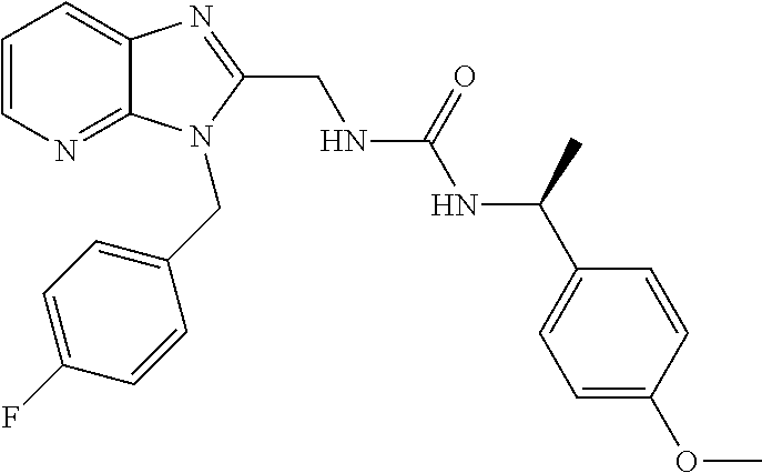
C1=CN=C2C(=C1)N=C(CNC(NC(C1=CC=C(OC)C=C1)C)=O)N2CC1=CC=C(F)C=C1
